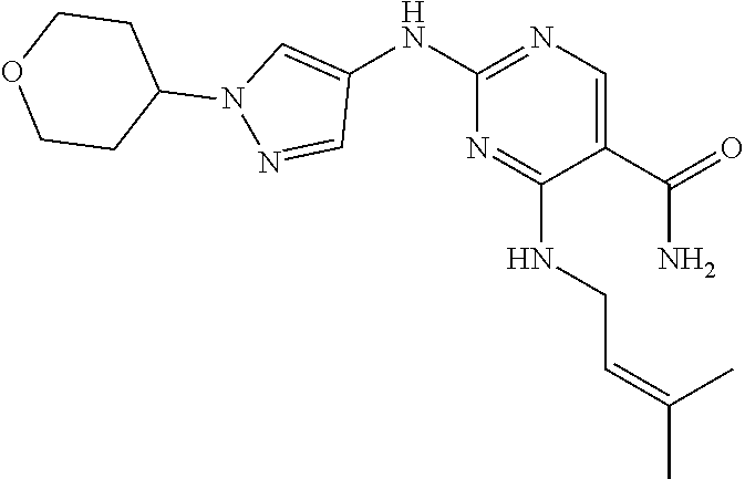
C1(C(=O)N)=CN=C(NC2=CN(C3CCOCC3)N=C2)N=C1NCC=C(C)C
